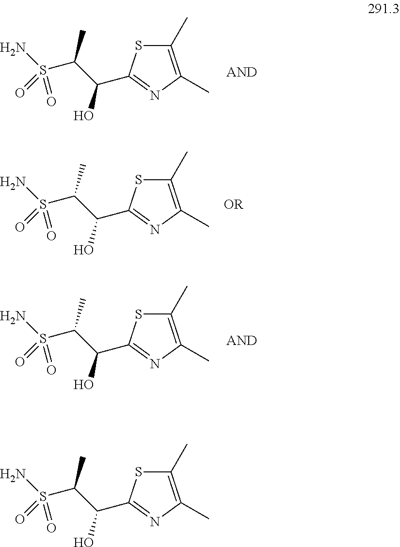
C(C(S(N)(=O)=O)C)(O)C1=NC(C)=C(C)S1.C(C(S(N)(=O)=O)C)(O)C1=NC(C)=C(C)S1.C(C(S(N)(=O)=O)C)(O)C1=NC(C)=C(C)S1.C(C(S(N)(=O)=O)C)(O)C1=NC(C)=C(C)S1
